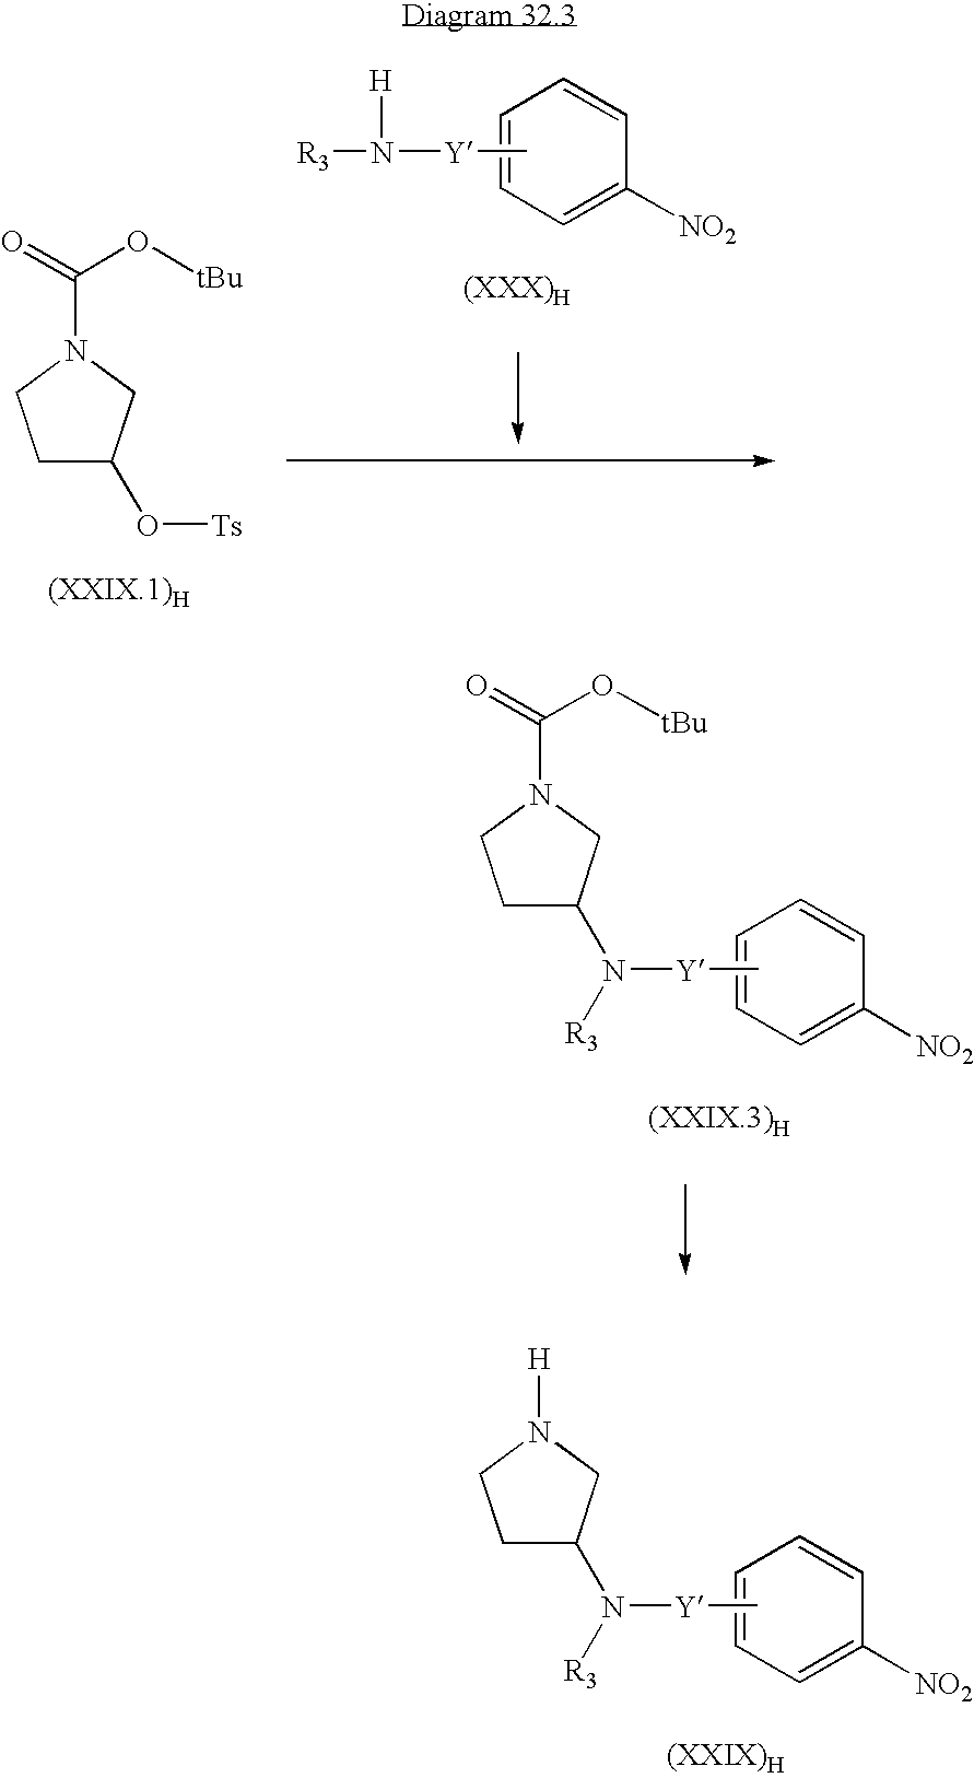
C1C(N([Y]C)[R3])CN([H])C1.C1=CC=C([NO2])C=C1.C1C(N([Y]C)[R3])CN(C(=O)O[tBu])C1.C1=CC=C([NO2])C=C1.C1C(O[Ts])CN(C(=O)O[tBu])C1.C1=C([NO2])C=CC=C1.C[Y]N([H])[R3]
